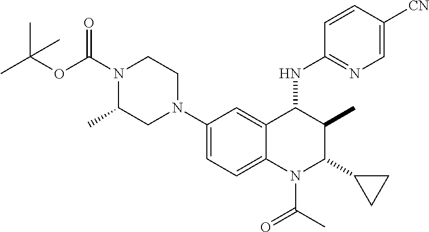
C1(N2CCN(C(OC(C)(C)C)=O)C(C)C2)=CC=C2C(=C1)C(NC1=NC=C([CN])C=C1)C(C)C(C1CC1)N2C(C)=O
